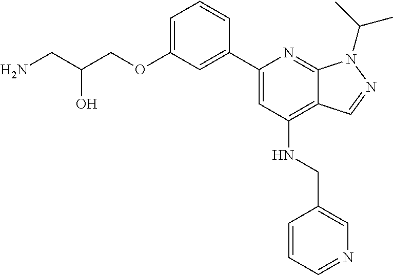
NCC(COC1=CC=CC(C2=CC(NCC3=CN=CC=C3)=C3C(=N2)N(C(C)C)N=C3)=C1)O
